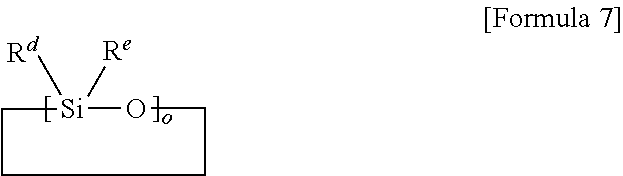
O1[Si]([Rd])([Re])CCCC1
